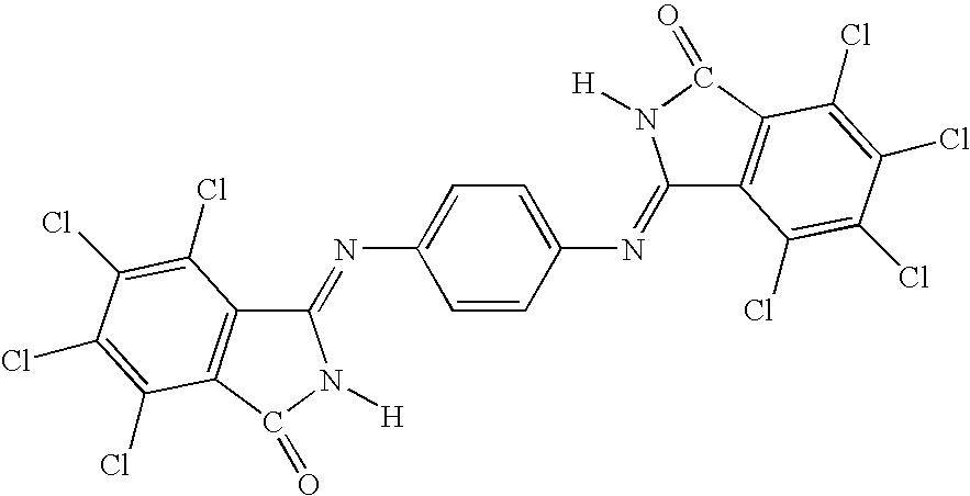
C1(=NC2=CC=C(N=C3C4=C(C(=O)N3[H])C(Cl)=C(Cl)C(Cl)=C4Cl)C=C2)C2=C(C(=O)N1[H])C(Cl)=C(Cl)C(Cl)=C2Cl
